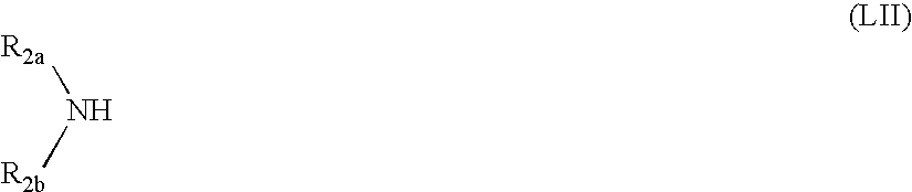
N([R2a])[R2b]
